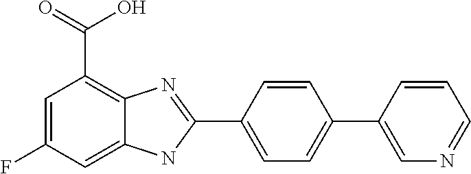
C1=C(F)C=C2C(=C1C(=O)O)N=C(C1=CC=C(C3=CN=CC=C3)C=C1)N2
